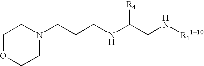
N1(CCCNC(CN[R1110])[R4])CCOCC1
